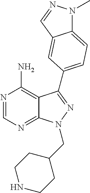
N1=CN=C2C(=C1N)C(C1=CC=C3N(C)N=CC3=C1)=NN2CC1CCNCC1
